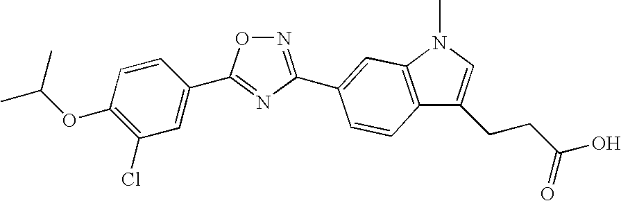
N1=C(C2=CC3=C(C(CCC(O)=O)=CN3C)C=C2)N=C(C2=CC(Cl)=C(OC(C)C)C=C2)O1
